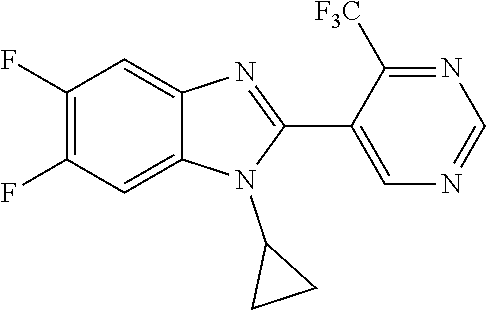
C1(F)=C(F)C=C2C(=C1)N=C(C1=CN=CN=C1[F3C])N2C1CC1
